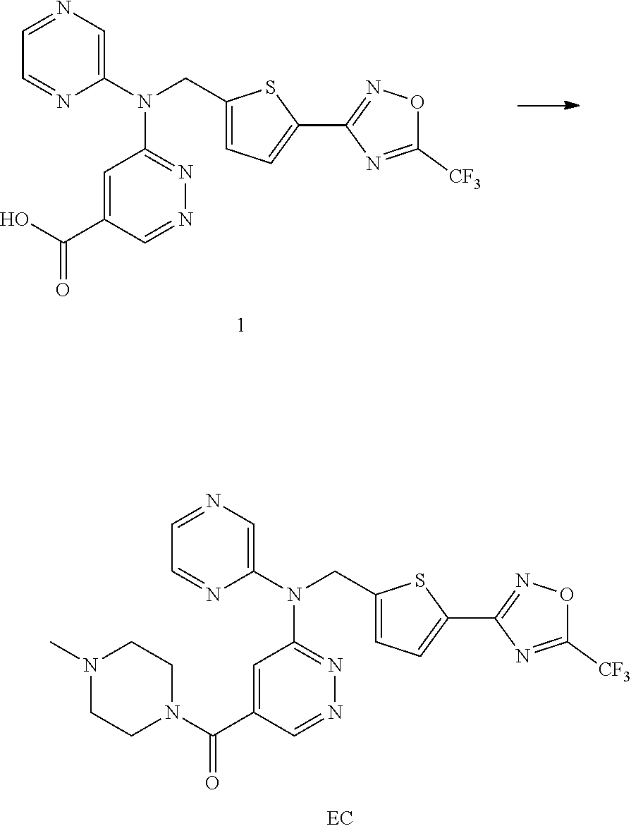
N1=C(N(C2=CN=CC=N2)CC2=CC=C(C3=NOC([CF3])=N3)S2)C=C(C(O)=O)C=N1.N1=C(N(C2=CN=CC=N2)CC2=CC=C(C3=NOC([CF3])=N3)S2)C=C(C(N2CCN(C)CC2)=O)C=N1
